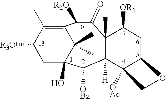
C12(O)C([OBz])C3([H])C(C)(C(=O)C([R2O])C(=C(C)C([R3O])C1)C2(C)C)C([OR1])CC1C3([OAc])CO1
